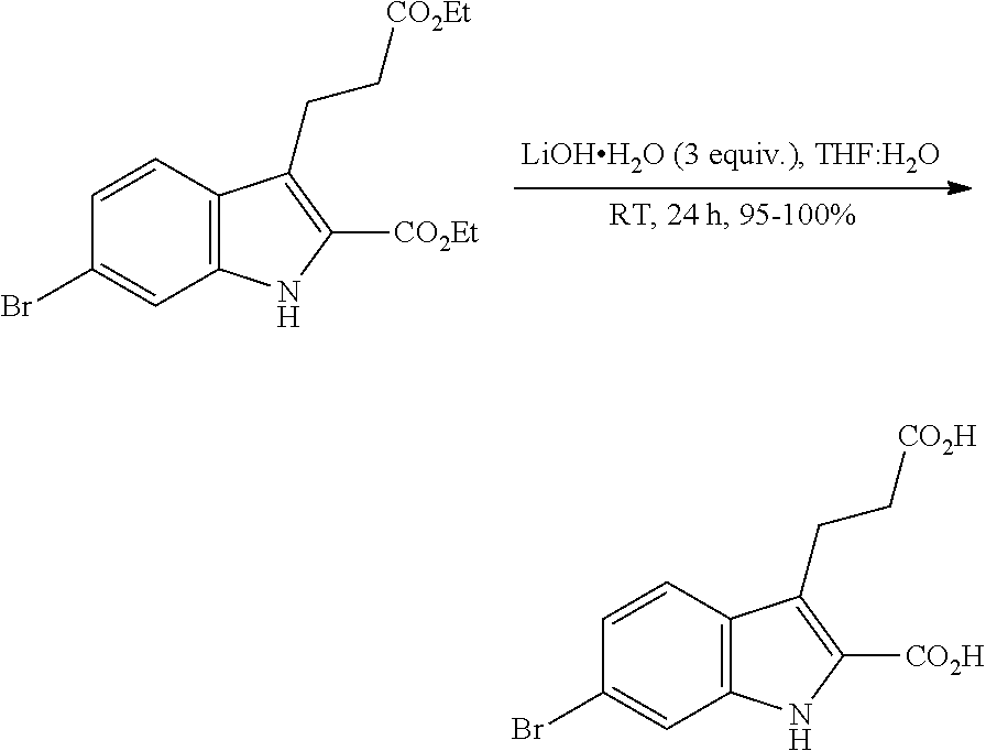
C1=CC2=C(C=C1Br)NC([CO2Et])=C2CC[CO2Et].C1=CC2=C(C=C1Br)NC([CO2H])=C2CC[CO2H]
